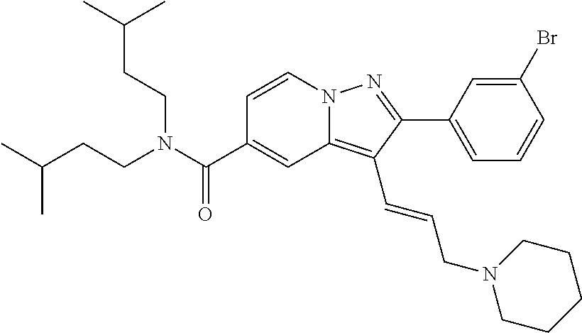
C1=CN2C(=C(C=CCN3CCCCC3)C(C3=CC=CC(Br)=C3)=N2)C=C1C(N(CCC(C)C)CCC(C)C)=O
